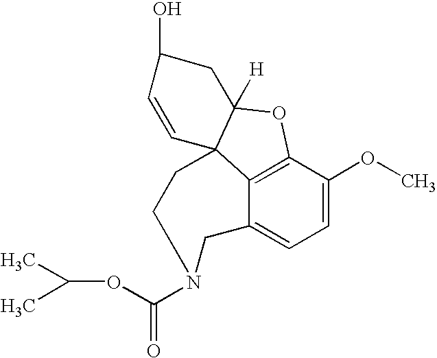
C12=C3C(OC)=CC=C1CN(C(OC(C)C)=O)CCC21C([H])(O3)CC(O)C=C1
